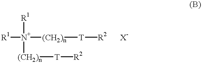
[R1][N+]([(CH2)n][T][R2])([R1])[(CH2)n][T][R2].[X-]
